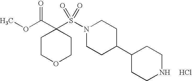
S(N1CCC(C2CCNCC2)CC1)(=O)(=O)C1(C(OC)=O)CCOCC1.Cl
